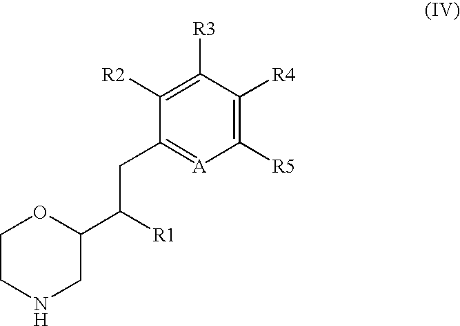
C1([R5])=C([R4])C([R3])=C([R2])C(CC([R1])C2OCCNC2)=[A]1
